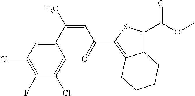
C1(C([F3C])=CC(C2=C3C(=C(C(OC)=O)S2)CCCC3)=O)=CC(Cl)=C(F)C(Cl)=C1
